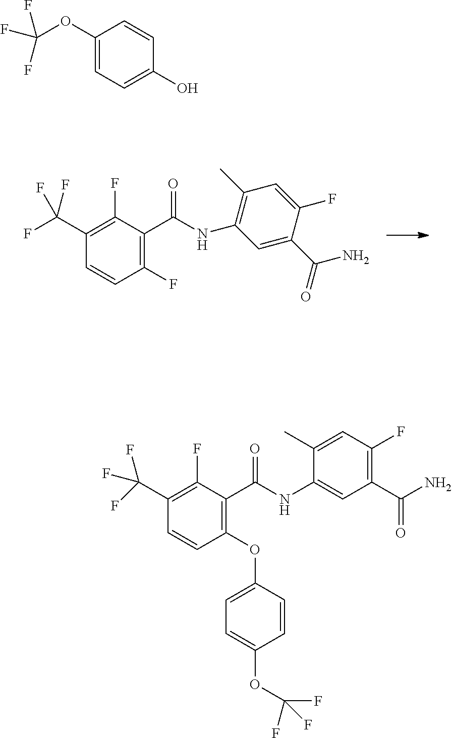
C1(OC(F)(F)F)=CC=C(O)C=C1.C1(C(F)(F)F)=C(F)C(C(=O)NC2=C(C)C=C(F)C(C(N)=O)=C2)=C(F)C=C1.C1(C(F)(F)F)=C(F)C(C(NC2=CC(C(N)=O)=C(F)C=C2C)=O)=C(OC2=CC=C(OC(F)(F)F)C=C2)C=C1
